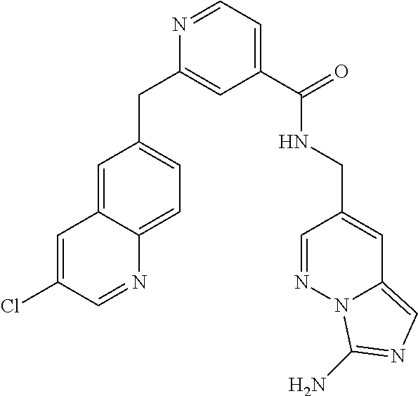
C1=NC(CC2=CC=C3C(=C2)C=C(Cl)C=N3)=CC(C(NCC2=CC3=CN=C(N)N3N=C2)=O)=C1
